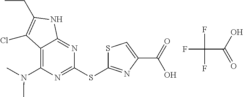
FC(C(=O)O)(F)F.C1(SC2=NC(C(O)=O)=CS2)=NC(N(C)C)=C2C(=N1)NC(CC)=C2Cl
